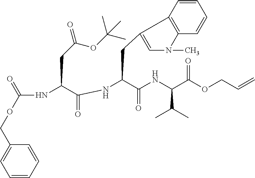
C1=CC(COC(NC(C(=O)NC(C(=O)NC(C(=O)OCC=C)C(C)C)CC2=CN(C)C3=C2C=CC=C3)CC(OC(C)(C)C)=O)=O)=CC=C1
